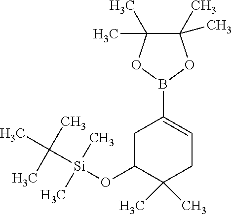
C1C(O[Si](C(C)(C)C)(C)C)C(C)(C)CC=C1B1OC(C)(C)C(C)(C)O1
